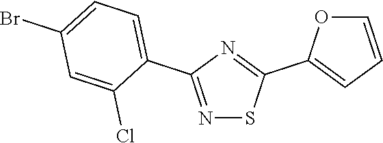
N1=C(C2=CC=C(Br)C=C2Cl)N=C(C2=CC=CO2)S1
